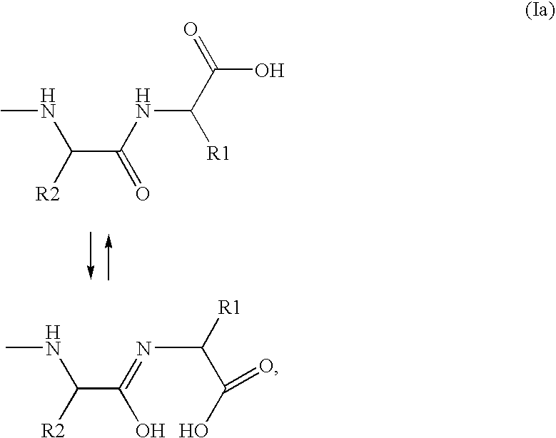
CNC([R2])C(NC(C(O)=O)[R1])=O.CNC([R2])C(=NC([R1])C(O)=O)O
